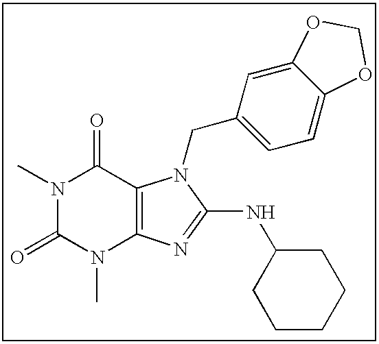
N1(C)C(=O)N(C)C2=C(C1=O)N(CC1=CC=C3C(=C1)OCO3)C(NC1CCCCC1)=N2
